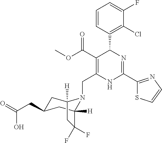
C1=CC(C2C(C(OC)=O)=C(CN3C4([H])CC(CC(=O)O)CC3([H])CC4(F)F)NC(C3=NC=CS3)=N2)=C(Cl)C(F)=C1
